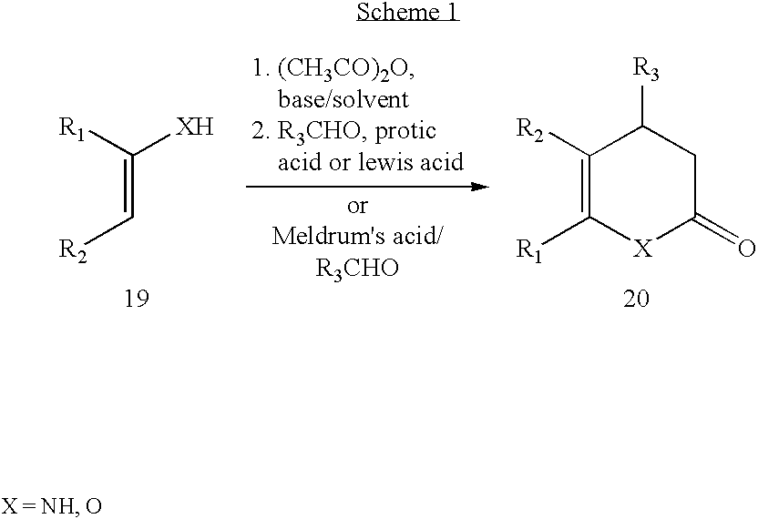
C(=C[R2])([XH])[R1].C1([R2])=C([R1])[X]C(=O)CC1[R3]
